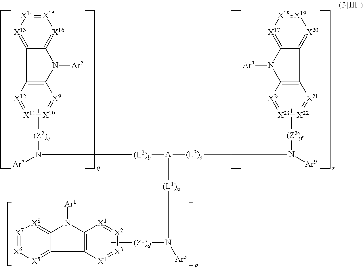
[X12]1=[X11][X10]=[X9]C2=C1C1=[X13][X14]=[X15][X16]=C1N2[Ar2].[X4]1=[X3][X2]=[X1]C2=C1C1=[X5][X6]=[X7][X8]=C1N2[Ar1].C[(Z1)d]N([(L1)a][A]([(L2)b]N([(Z2)e]C)[Ar7])[(L3)c]N([(Z3)f]C)[Ar9])[Ar5].[X21]1=[X22][X23]=[X24]C2=C1C1=[X20][X19]=[X18][X17]=C1N2[Ar3]
